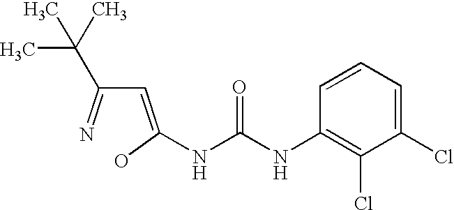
C(C(=N)C(C)(C)C)=C(O)NC(NC1=C(Cl)C(Cl)=CC=C1)=O
